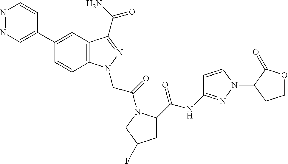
N1=NC=C(C2=CC3=C(C=C2)N(CC(=O)N2C(C(NC4=NN(C5CCOC5=O)C=C4)=O)CC(F)C2)N=C3C(N)=O)C=C1
